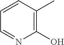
C1=CC=NC(O)=C1C
